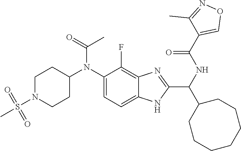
C1(N(C2CCN(S(C)(=O)=O)CC2)C(=O)C)=CC=C2C(=C1F)N=C(C(NC(=O)C1=CON=C1C)C1CCCCCCC1)N2
